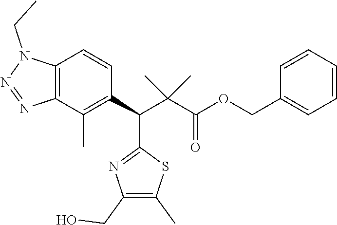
C12=C(C(C)=C(C(C(C(OCC3=CC=CC=C3)=O)(C)C)C3=NC(CO)=C(C)S3)C=C1)N=NN2CC
